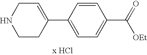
C1=CC(C2=CCNCC2)=CC=C1C(=O)[OEt]
